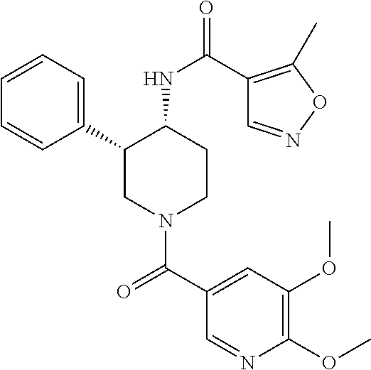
C1=CC=C(C2CN(C(C3=CC(OC)=C(OC)N=C3)=O)CCC2NC(=O)C2=C(C)ON=C2)C=C1
